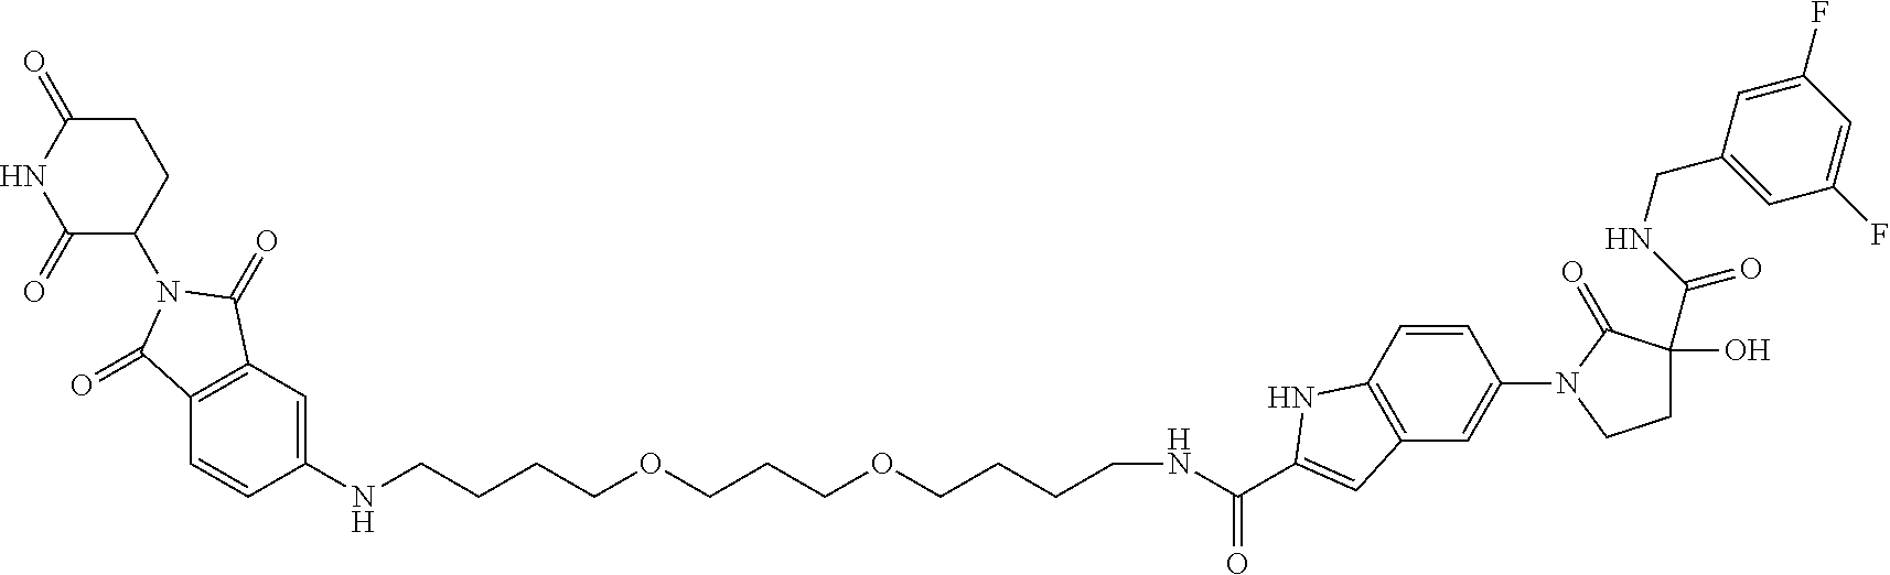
C1=C(NCCCCOCCCOCCCCNC(C2=CC3=C(C=CC(N4CCC(O)(C(NCC5=CC(F)=CC(F)=C5)=O)C4=O)=C3)N2)=O)C=CC2=C1C(=O)N(C1CCC(=O)NC1=O)C2=O
